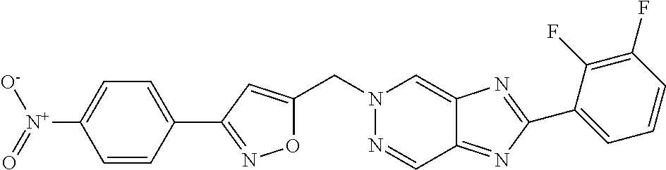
C(N1N=CC2=NC(C3=CC=CC(F)=C3F)=NC2=C1)C1=CC(C2=CC=C([N+](=O)[O-])C=C2)=NO1
